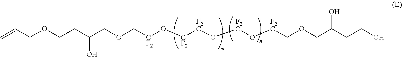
C(C=C)OCCC(COC[CF2]O[CF2][F2C]O[F2C]O[F2C]COCC(CCO)O)O
